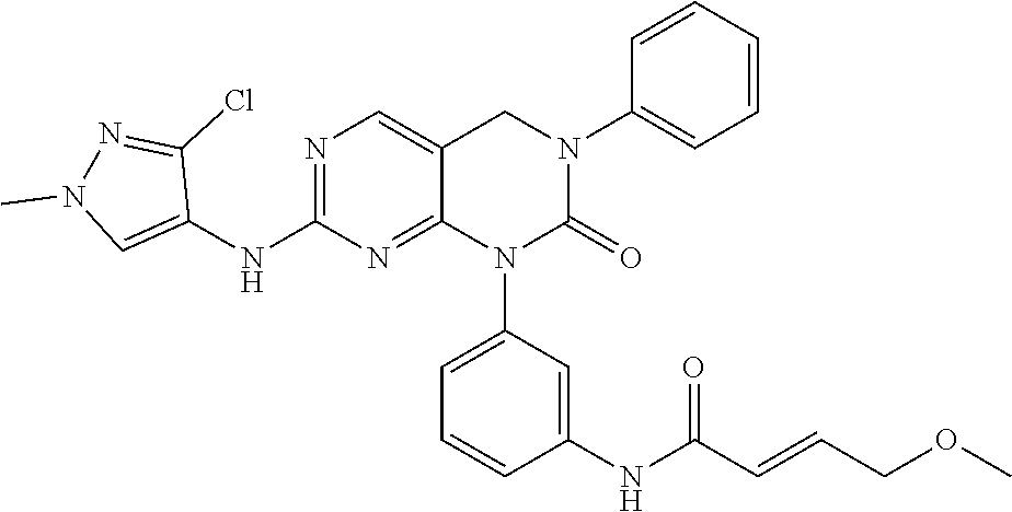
N1=C(NC2=CN(C)N=C2Cl)N=C2C(=C1)CN(C1=CC=CC=C1)C(=O)N2C1=CC=CC(NC(C=CCOC)=O)=C1
